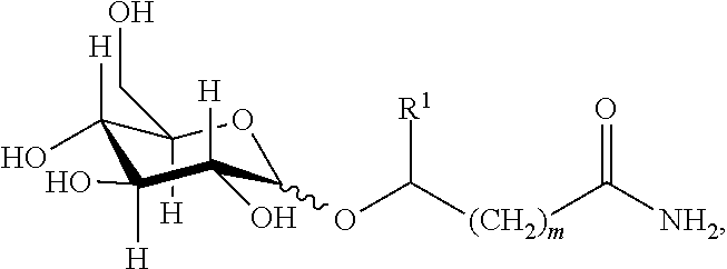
C1([H])(CO)C([H])(O)C(O)([H])C(O)([H])C(OC([(CH2)m]C([NH2])=O)[R1])O1
